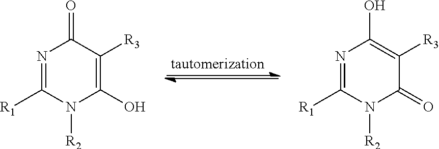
N1=C([R1])N([R2])C(O)=C([R3])C1=O.N1=C([R1])N([R2])C(=O)C([R3])=C1O
